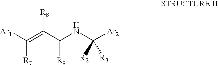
[Ar1]C(=C(C(NC([Ar2])([R3])[R2])[R9])[R8])[R7]
